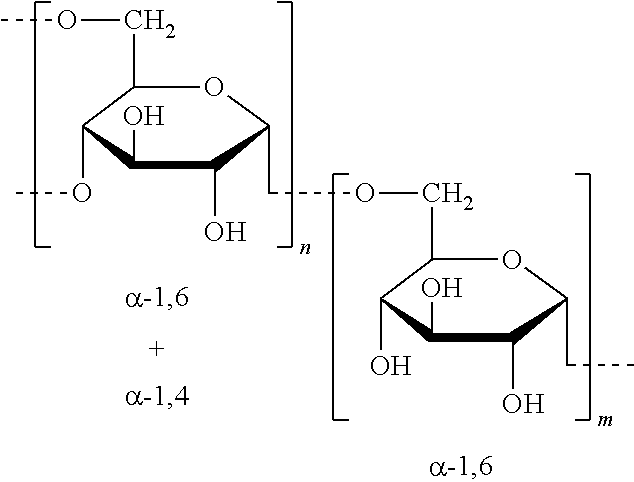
C1(COC)C(OC)C(O)C(O)C(COCC2C(O)C(O)C(O)C(CC)O2)O1
